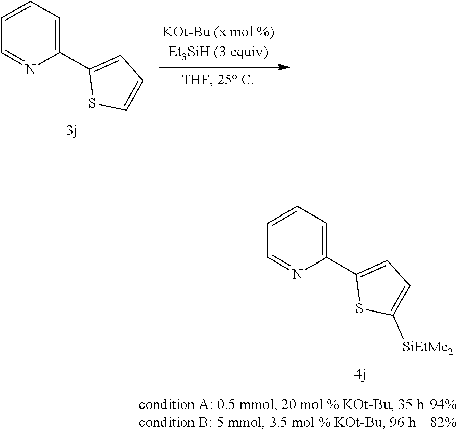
C1(C2=CC=CS2)=CC=CC=N1.C1(C2=CC=C([SiEtMe2])S2)=CC=CC=N1
